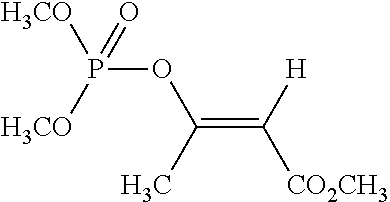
[H3CO]P([H3CO])(OC(=C([H])[CO2CH3])C)=O
